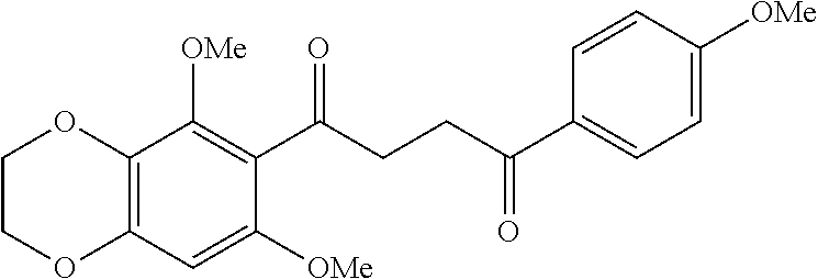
C12=C(C=C([OMe])C(C(CCC(C3=CC=C([OMe])C=C3)=O)=O)=C1[OMe])OCCO2
